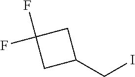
C1(CI)CC(F)(F)C1
